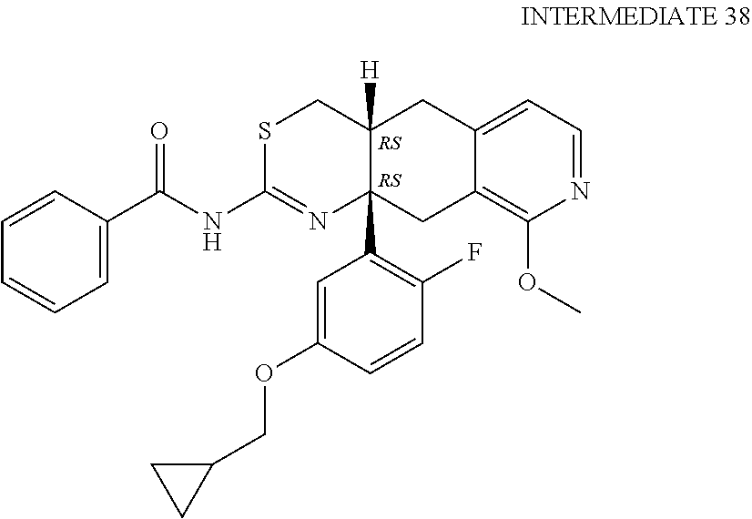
S1C(NC(C2=CC=CC=C2)=O)=NC2(C3=C(F)C=CC(OCC4CC4)=C3)C([H])(C1)CC1=CC=NC(OC)=C1C2
